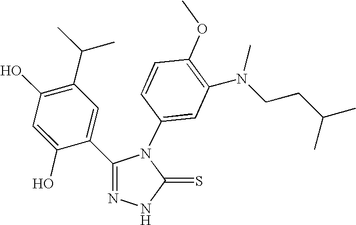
C1(O)=C(C(C)C)C=C(C2=NNC(=S)N2C2=CC(N(CCC(C)C)C)=C(OC)C=C2)C(O)=C1
